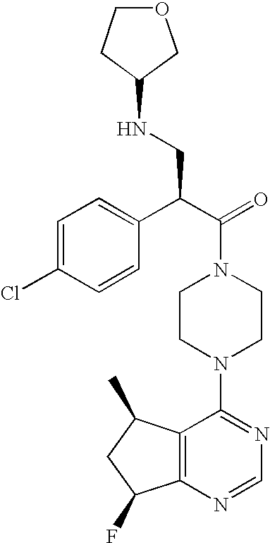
C1(C(C(=O)N2CCN(C3=NC=NC4=C3C(C)CC4F)CC2)CNC2CCOC2)=CC=C(Cl)C=C1
